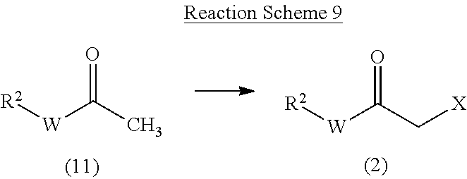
[R2][W]C(C[X])=O.[R2][W]C(C)=O
